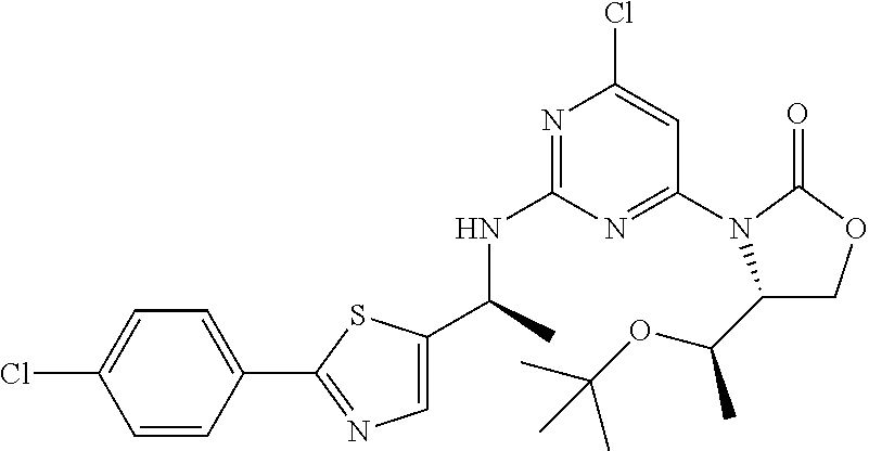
C(C)(NC1=NC(Cl)=CC(N2C(C(OC(C)(C)C)C)COC2=O)=N1)C1=CN=C(C2=CC=C(Cl)C=C2)S1
